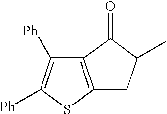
C12=C(SC([Ph])=C1[Ph])CC(C)C2=O
